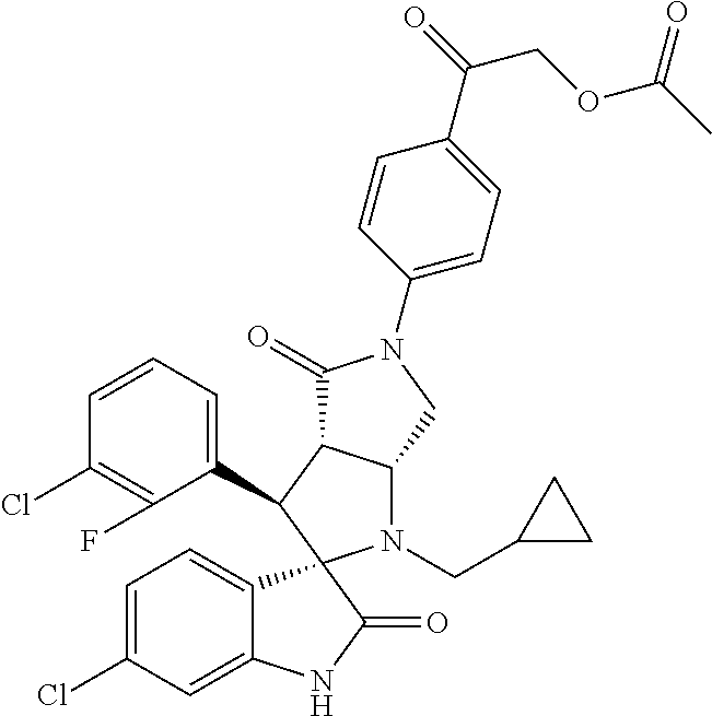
C1(C2C3C(N(CC4CC4)C24C2=CC=C(Cl)C=C2NC4=O)CN(C2=CC=C(C(=O)COC(C)=O)C=C2)C3=O)=CC=CC(Cl)=C1F
